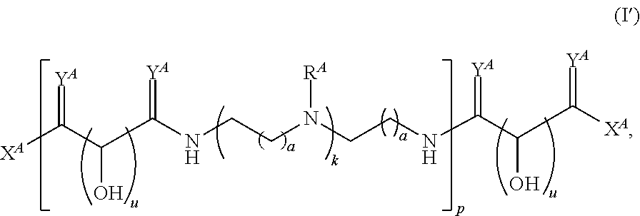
[XA]C(C(O)C(=[YA])NCCN(CCNC(C(C([XA])=[YA])O)=[YA])[RA])=[YA]
